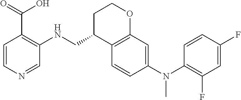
C1=CC(N(C2=C(F)C=C(F)C=C2)C)=CC2=C1C(CNC1=C(C(O)=O)C=CN=C1)CCO2
